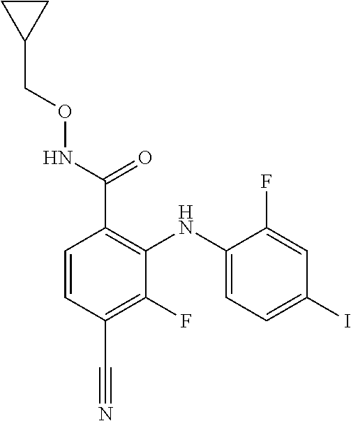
C1(F)=CC(I)=CC=C1NC1=C(C(NOCC2CC2)=O)C=CC(C#N)=C1F
